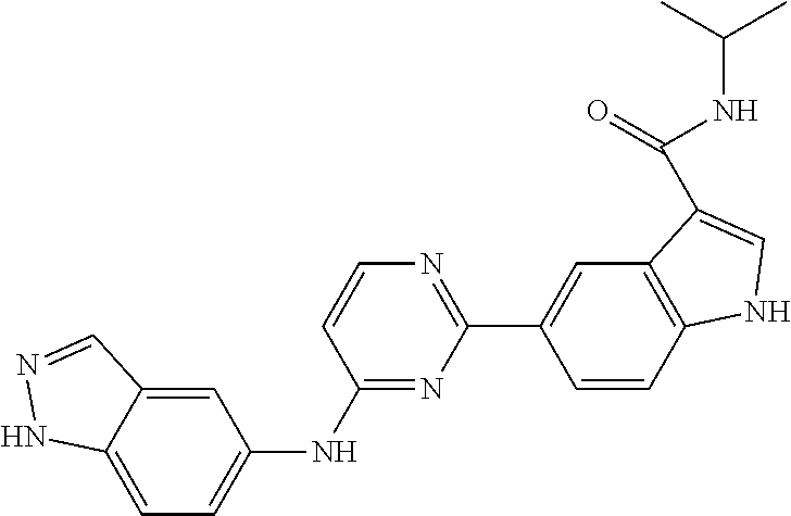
C12=C(C=CC(C3=NC=CC(NC4=CC=C5C(=C4)C=NN5)=N3)=C1)NC=C2C(=O)NC(C)C
